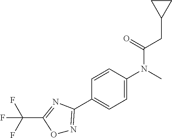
C1=CC(N(C)C(CC2CC2)=O)=CC=C1C1=NOC(C(F)(F)F)=N1
